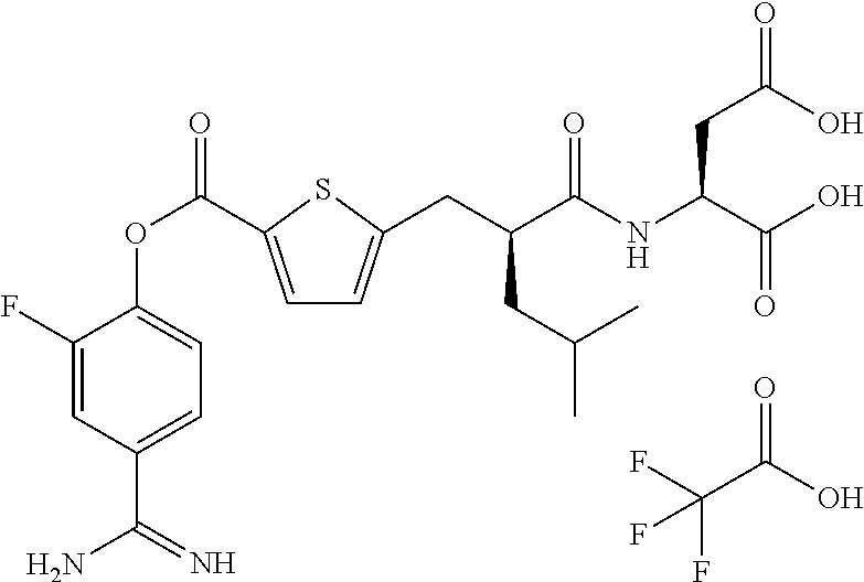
FC(C(O)=O)(F)F.C1=C(C(OC2=CC=C(C(=N)N)C=C2F)=O)SC(CC(C(NC(C(O)=O)CC(O)=O)=O)CC(C)C)=C1
